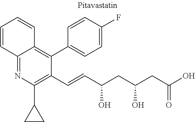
C1=CC2=NC(C3CC3)=C(C=CC(CC(CC(O)=O)O)O)C(C3=CC=C(F)C=C3)=C2C=C1
